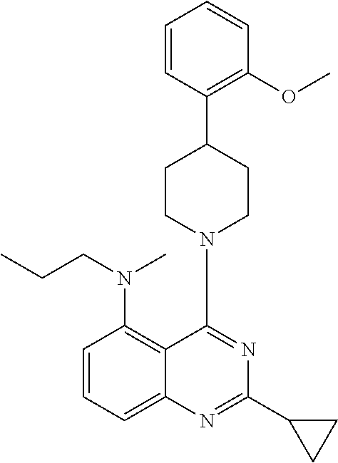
C1=CC(C2CCN(C3=NC(C4CC4)=NC4=CC=CC(N(CCC)C)=C34)CC2)=C(OC)C=C1
